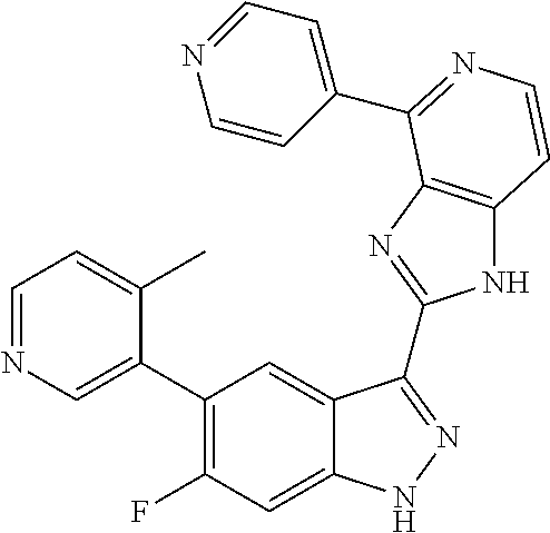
C1=C(C2=C(F)C=C3C(=C2)C(C2=NC4=C(N2)C=CN=C4C2=CC=NC=C2)=NN3)C(C)=CC=N1
